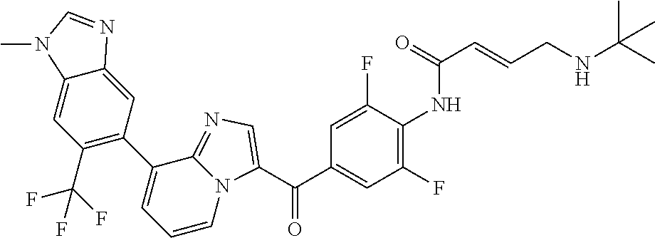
C(C1=CC(F)=C(NC(C=CCNC(C)(C)C)=O)C(F)=C1)(=O)C1=CN=C2N1C=CC=C2C1=C(C(F)(F)F)C=C2C(=C1)N=CN2C
